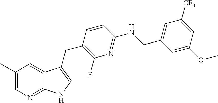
C1(C)=CN=C2C(=C1)C(CC1=C(F)N=C(NCC3=CC([CF3])=CC(OC)=C3)C=C1)=CN2
